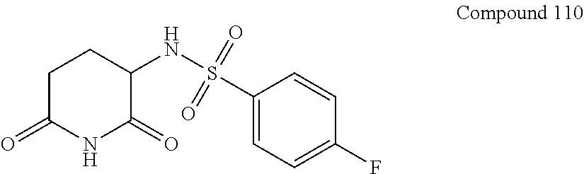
C1(S(NC2CCC(=O)NC2=O)(=O)=O)=CC=C(F)C=C1
